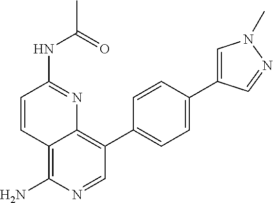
C12=C(N)N=CC(C3=CC=C(C4=CN(C)N=C4)C=C3)=C1N=C(NC(=O)C)C=C2
